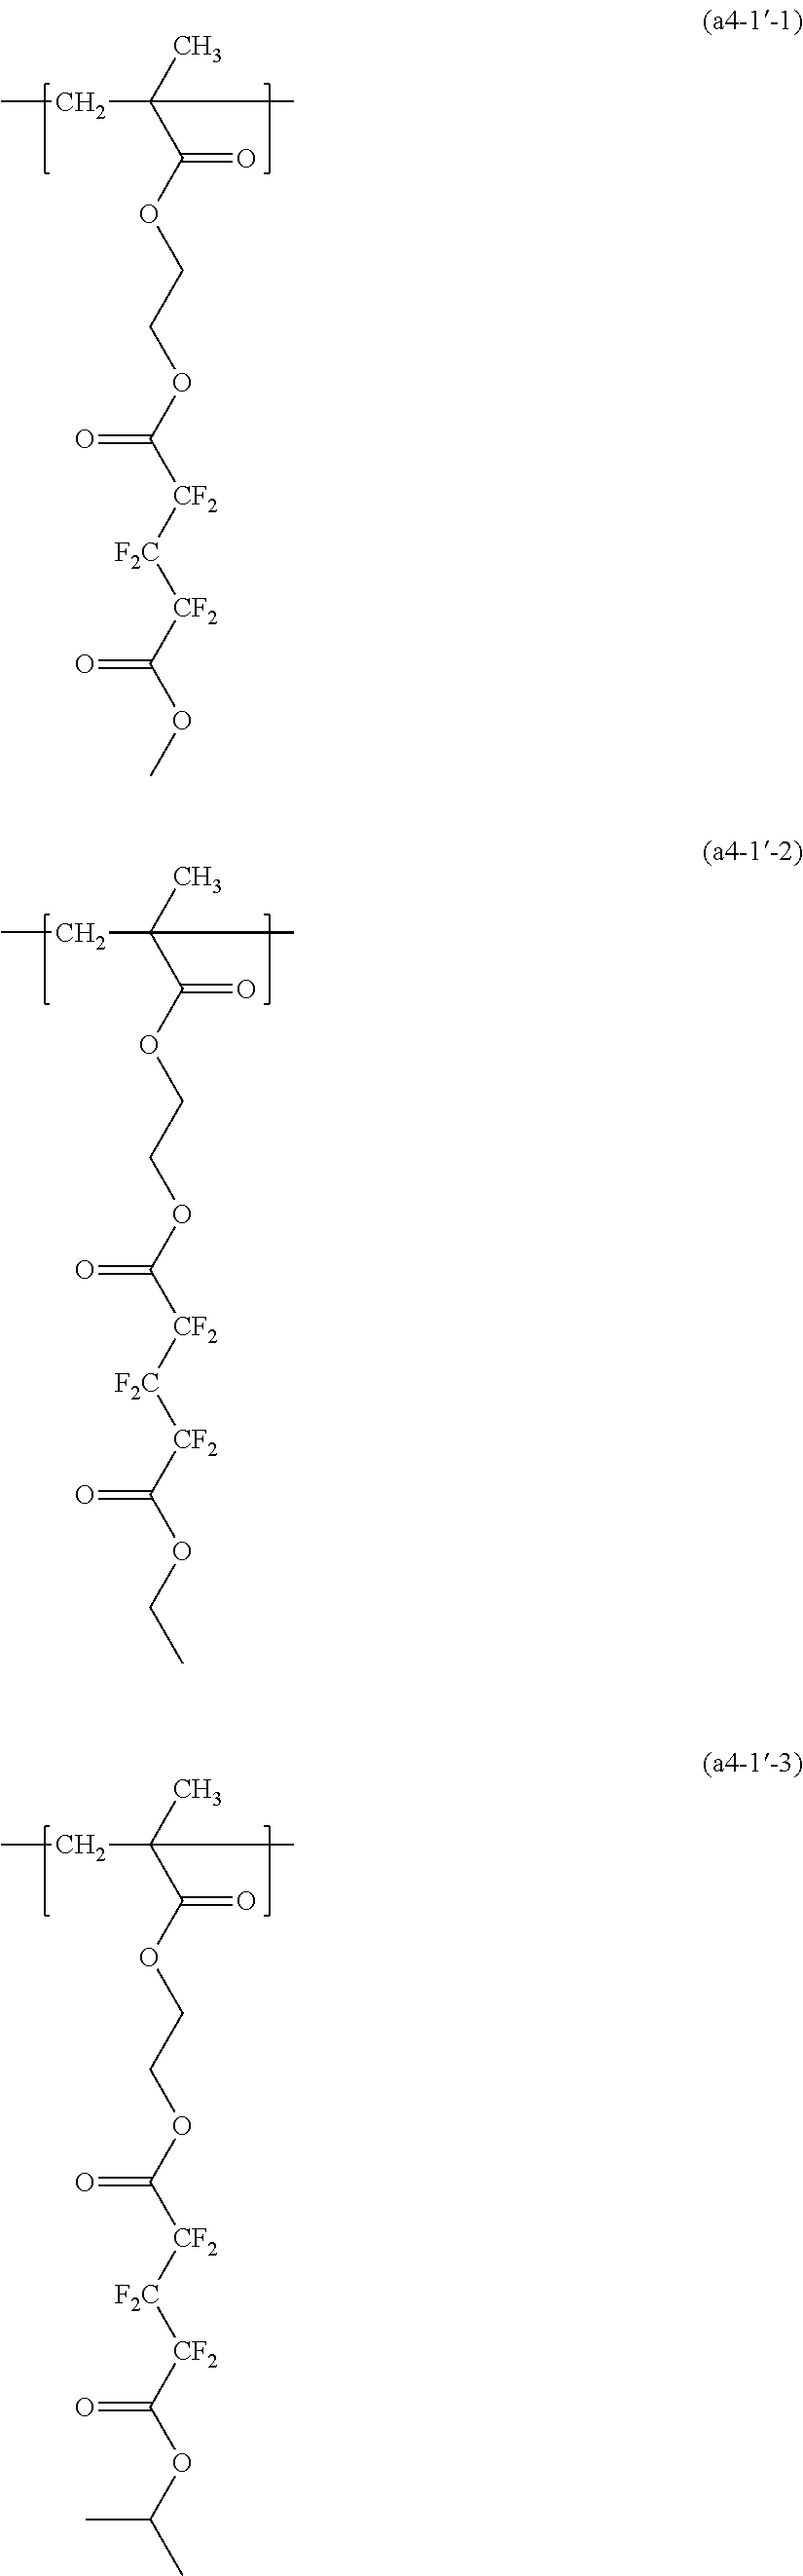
CCC(C)(C(OCCOC([CF2][F2C][CF2]C(OC)=O)=O)=O)C.CCC(C)(C(OCCOC([CF2][F2C][CF2]C(OCC)=O)=O)=O)C.CCC(C)(C(OCCOC([CF2][F2C][CF2]C(OC(C)C)=O)=O)=O)C
